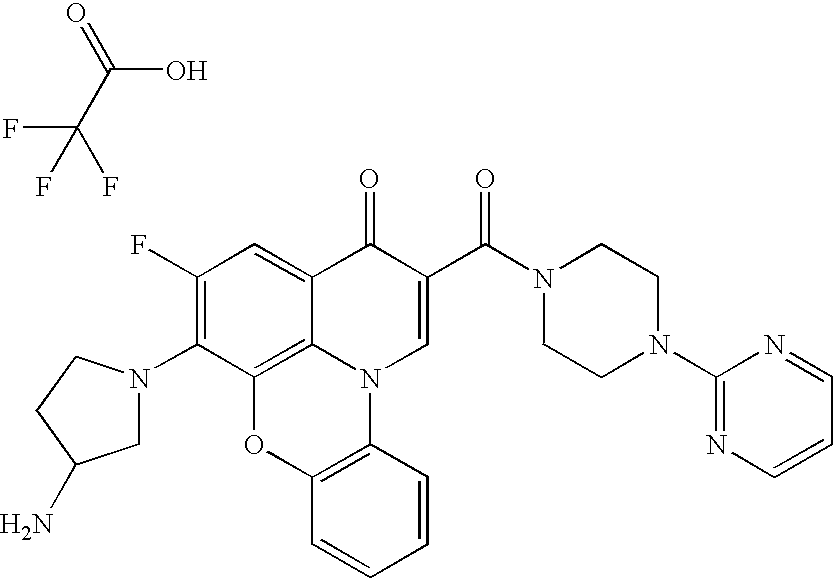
C1(F)=C(N2CC(N)CC2)C2=C3C(=C1)C(=O)C(C(N1CCN(C4=NC=CC=N4)CC1)=O)=CN3C1=C(O2)C=CC=C1.C(O)(=O)C(F)(F)F
